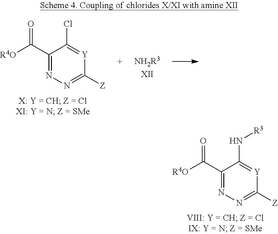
[R4O]C(C1=NN=C([Z])[Y]=C1N[R3])=O.[R4O]C(C1=NN=C([Z])[Y]=C1Cl)=O
